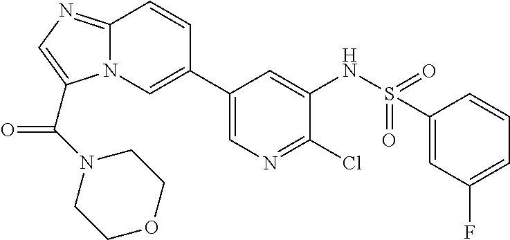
C12=NC=C(C(N3CCOCC3)=O)N1C=C(C1=CN=C(Cl)C(NS(=O)(=O)C3=CC(F)=CC=C3)=C1)C=C2
